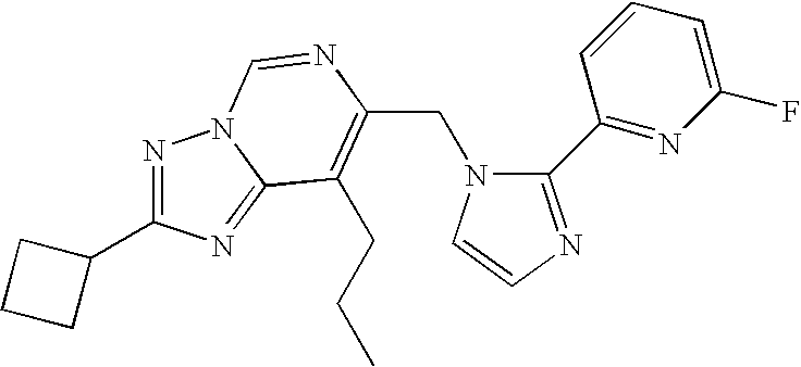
C(N1C(C2=NC(F)=CC=C2)=NC=C1)C1=C(CCC)C2=NC(C3CCC3)=NN2C=N1
